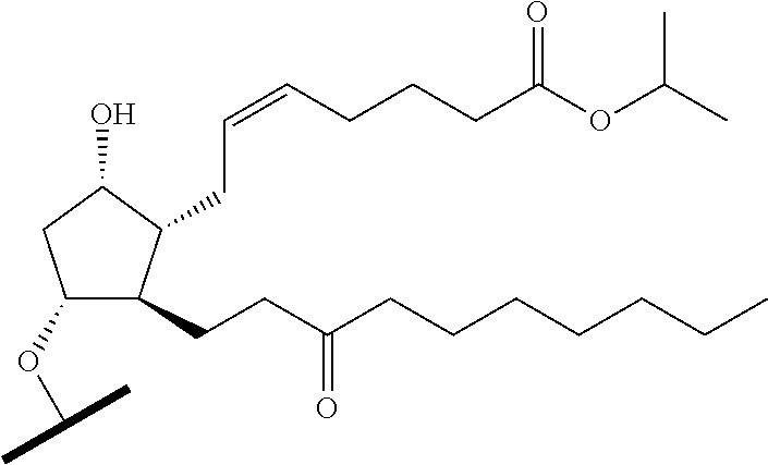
C1(OC(C)C)C(CCC(CCCCCCC)=O)C(CC=CCCCC(OC(C)C)=O)C(O)C1
